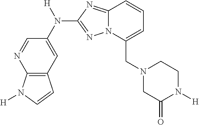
C(C1=CC=CC2=NC(N(C3=CC4=C(N=C3)N([H])C=C4)[H])=NN12)N1CC(=O)N([H])CC1
